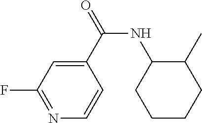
C1=C(C(=O)NC2C(C)CCCC2)C=CN=C1F
